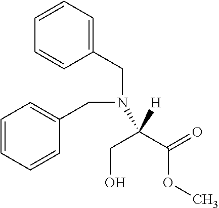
C1=CC=CC(CN(CC2=CC=CC=C2)C(CO)(C(OC)=O)[H])=C1
